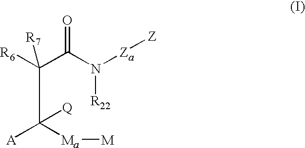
C(C(N([Za][Z])[R22])=O)([R6])([R7])C([Ma][M])([A])[Q]
